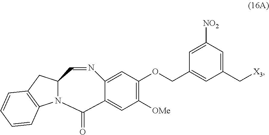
N12C(CC3=C1C=CC=C3)C=NC1=CC(OCC3=CC(C[X3])=CC([NO2])=C3)=C([OMe])C=C1C2=O
